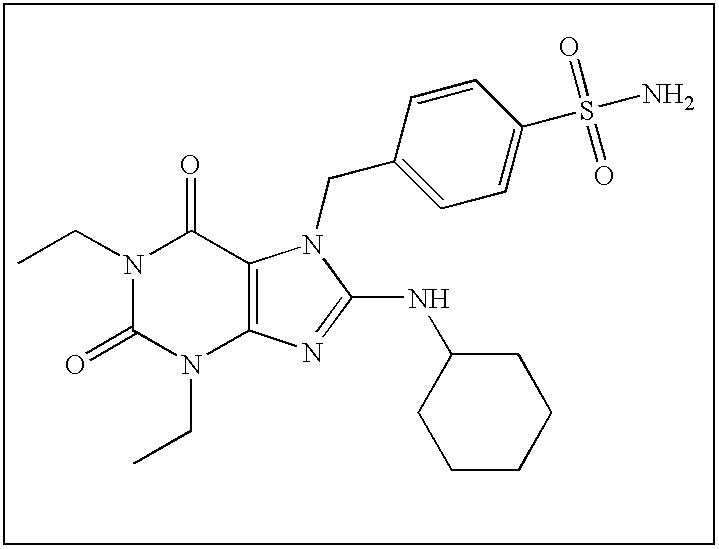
CCN1C(=O)N(CC)C2=C(C1=O)N(CC1=CC=C(S(N)(=O)=O)C=C1)C(NC1CCCCC1)=N2
